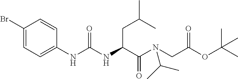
C1(Br)=CC=C(NC(=O)NC(CC(C)C)C(=O)N(CC(=O)OC(C)(C)C)C(C)C)C=C1
